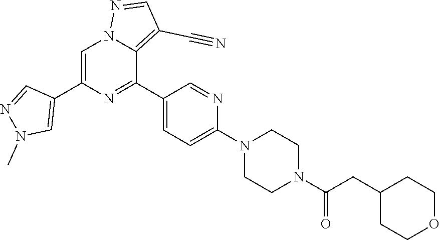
C1=C(C2=CN(C)N=C2)N=C(C2=CC=C(N3CCN(C(CC4CCOCC4)=O)CC3)N=C2)C2=C(C#N)C=NN12
